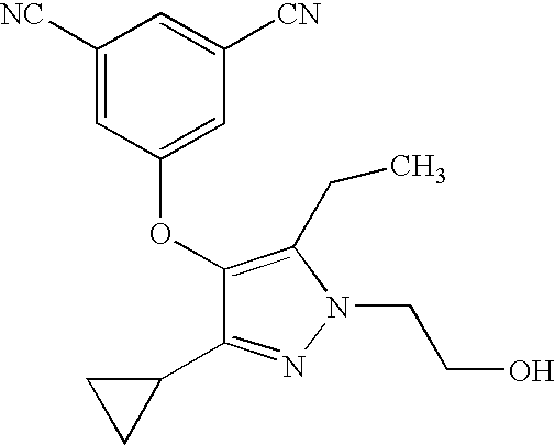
C1([NC])=CC(OC2=C(CC)N(CCO)N=C2C2CC2)=CC([CN])=C1
